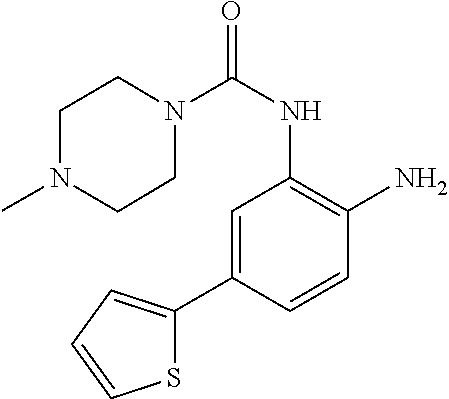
N1(C(NC2=C(N)C=CC(C3=CC=CS3)=C2)=O)CCN(C)CC1
